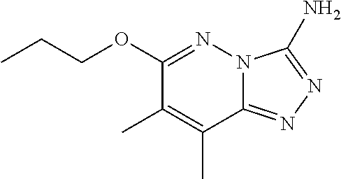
C1(OCCC)=NN2C(=NN=C2N)C(C)=C1C
